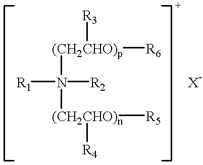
[(CH2CHO)p](N([R1])([R2])[(CH2CHO)n]([R4])[R5])([R3])[R6].[X-]
